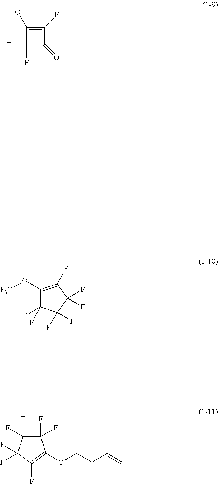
C1(O[F3C])=C(F)C(F)(F)C(F)(F)C1(F)F.C1(F)=C(OC)C(F)(F)C1=O.C1(F)(F)C(F)(F)C(F)(F)C(F)=C1OCCC=C
